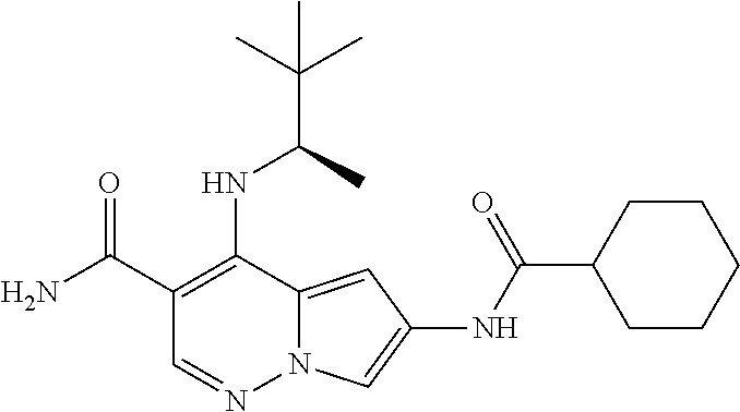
C1(C(=O)N)=C(NC(C)C(C)(C)C)C2=CC(NC(C3CCCCC3)=O)=CN2N=C1
